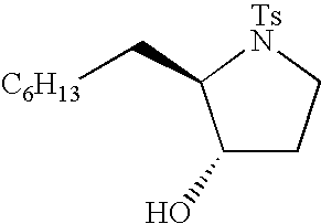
C1(O)CC[TsN]C1C[C6H13]
